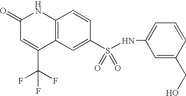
C1(S(NC2=CC=CC(CO)=C2)(=O)=O)=CC2=C(C=C1)NC(=O)C=C2C(F)(F)F
